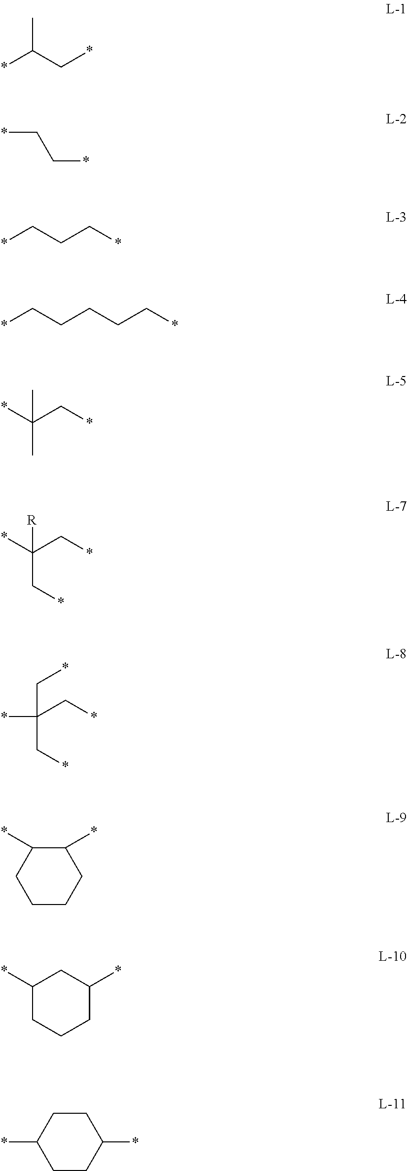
CC(C*)*.*CC*.*CCC*.*CCCCC*.*C(C*)(C)C.*C(C*)([R])C*.*C(C*)(C*)C*.C1(*)C(*)CCCC1.C1(*)CCCC(*)C1.C1CC(*)CCC1*
